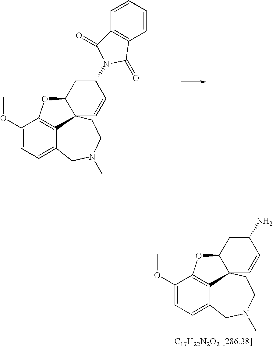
C1(OC)=CC=C2CN(C)CCC34C(OC1=C23)CC(N1C(=O)C2=C(C=CC=C2)C1=O)C=C4.C1(OC)=CC=C2CN(C)CCC34C(OC1=C23)CC(N)C=C4
